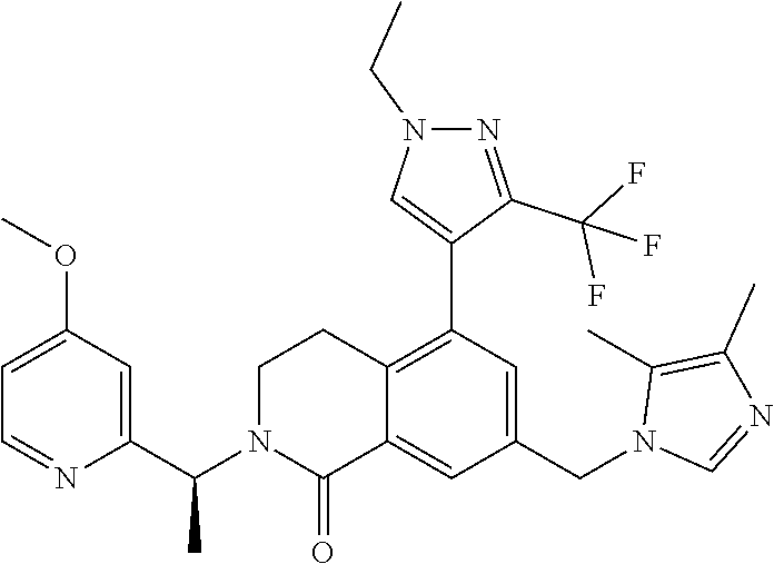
C1(C(N2C(=O)C3=CC(CN4C=NC(C)=C4C)=CC(C4=CN(CC)N=C4C(F)(F)F)=C3CC2)C)=CC(OC)=CC=N1
